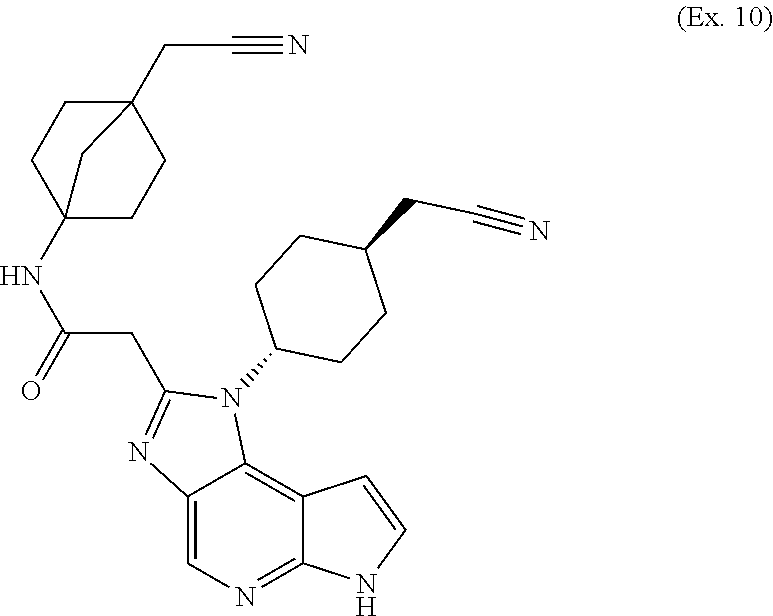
C12=CN=C3C(=C1N(C1CCC(CC#N)CC1)C(CC(NC14CCC(CC#N)(CC1)C4)=O)=N2)C=CN3
